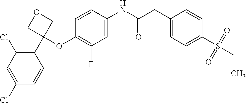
C1=C(NC(CC2=CC=C(S(CC)(=O)=O)C=C2)=O)C=CC(OC2(C3=C(Cl)C=C(Cl)C=C3)COC2)=C1F
